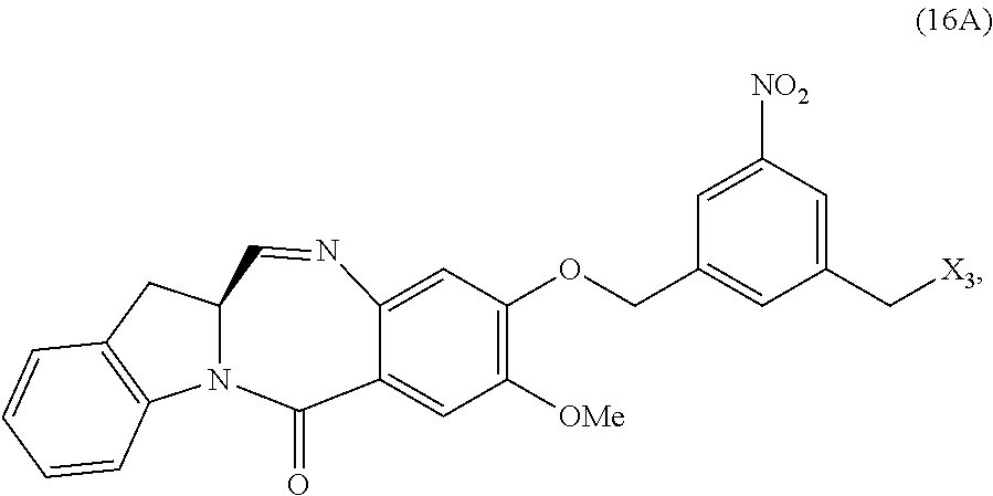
C(C1=CC(C[X3])=CC([NO2])=C1)OC1=C([OMe])C=C2C(=C1)N=CC1N(C2=O)C2=C(C1)C=CC=C2
